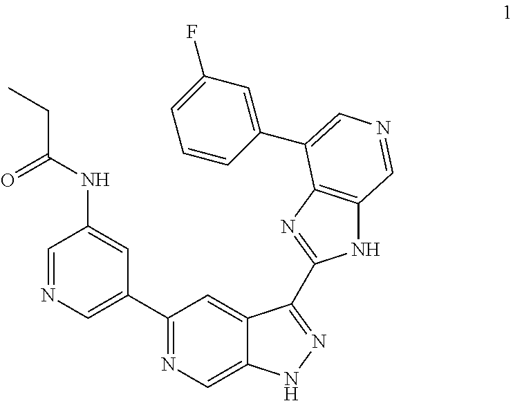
C1(C2=CN=CC(NC(CC)=O)=C2)=NC=C2C(=C1)C(C1=NC3=C(N1)C=NC=C3C1=CC(F)=CC=C1)=NN2
